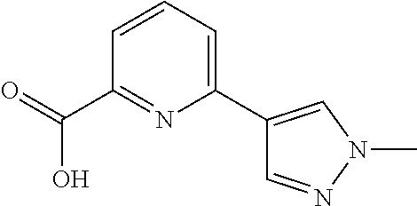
C1(C(=O)O)=NC(C2=CN(C)N=C2)=CC=C1
